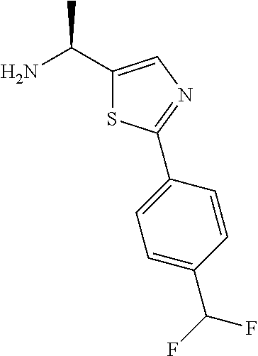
C1(C(N)C)=CN=C(C2=CC=C(C(F)F)C=C2)S1
